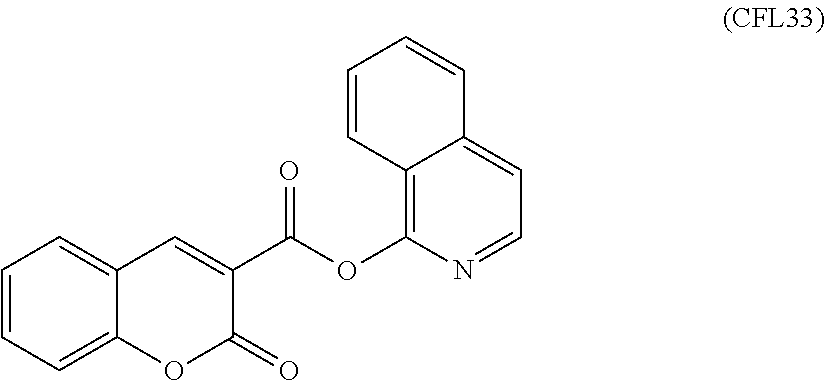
C1=CC=C2C(=C1)C=C(C(OC1=C3C(=CC=N1)C=CC=C3)=O)C(=O)O2
